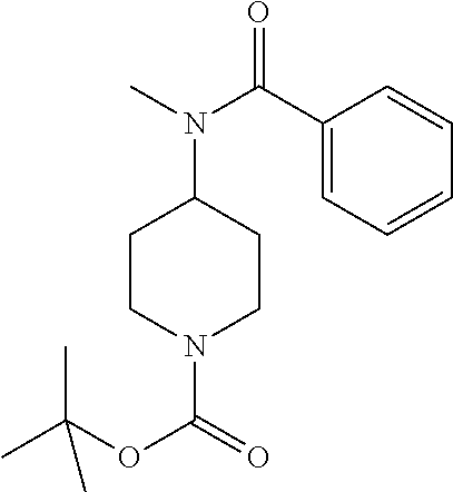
C1CN(C(OC(C)(C)C)=O)CCC1N(C(C1=CC=CC=C1)=O)C
